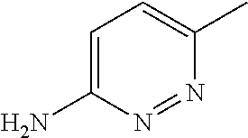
C1=C(N)N=NC(C)=C1
